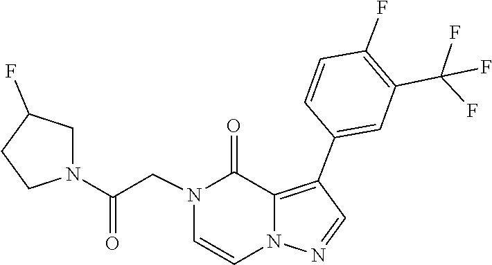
N1(CC(N2CCC(F)C2)=O)C=CN2C(=C(C3=CC(C(F)(F)F)=C(F)C=C3)C=N2)C1=O
